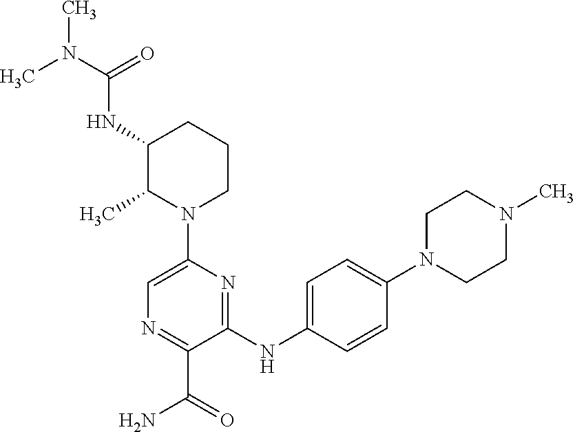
C1(NC2=CC=C(N3CCN(C)CC3)C=C2)=NC(N2CCCC(NC(N(C)C)=O)C2C)=CN=C1C(=O)N
